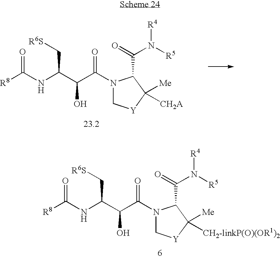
[R6S]CC(NC([R8])=O)C(C(N1C[Y]C([Me])([CH2-linkP(O)(OR1)2])C1C(=O)N([R5])[R4])=O)O.[R6S]CC(NC([R8])=O)C(C(N1C[Y]C([Me])([CH2A])C1C(=O)N([R5])[R4])=O)O
